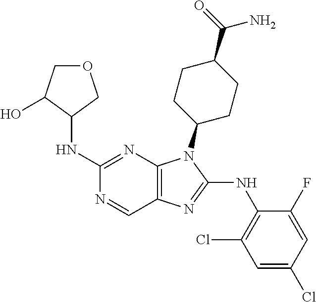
C1(NC2COCC2O)=NC2=C(C=N1)N=C(NC1=C(Cl)C=C(Cl)C=C1F)N2C1CCC(C(=O)N)CC1
